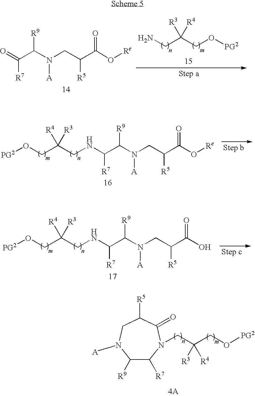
NCC(CO[PG2])([R3])[R4].O=C(C(N(CC(C(O[Re])=O)[R5])[A])[R9])[R7].N(C(C(N(CC(C(O[Re])=O)[R5])[A])[R9])[R7])CC(CO[PG2])([R4])[R3].N(C(C(N(CC(C(O)=O)[R5])[A])[R9])[R7])CC(CO[PG2])([R4])[R3].C1([R9])C([R7])N(CC(CO[PG2])([R3])[R4])C(=O)C([R5])CN1[A]
